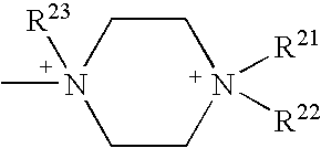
C1CN([R21])([R22])CCN1(C)[R23]
